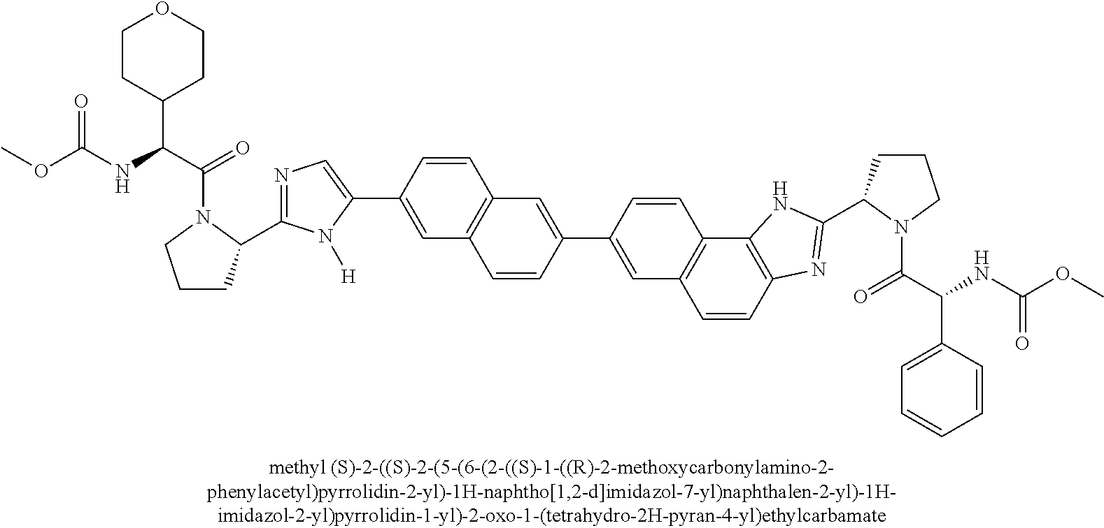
C12=C(C=C(C3=CN=C(C4CCCN4C(C(NC(OC)=O)C4CCOCC4)=O)N3[H])C=C1)C=CC(C1=CC3=C(C=C1)C1=C(C=C3)N=C(C3CCCN3C(C(NC(OC)=O)C3=CC=CC=C3)=O)N1)=C2
